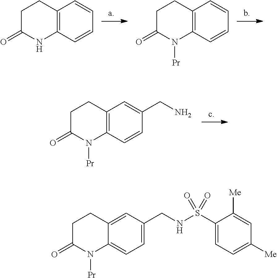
C12=C(C=CC=C1)NC(=O)CC2.C12=C(C=CC=C1)N([Pr])C(=O)CC2.C12=C(C=CC(CN)=C1)N([Pr])C(=O)CC2.C12=CC(CNS(C3=CC=C([Me])C=C3[Me])(=O)=O)=CC=C1N([Pr])C(=O)CC2
